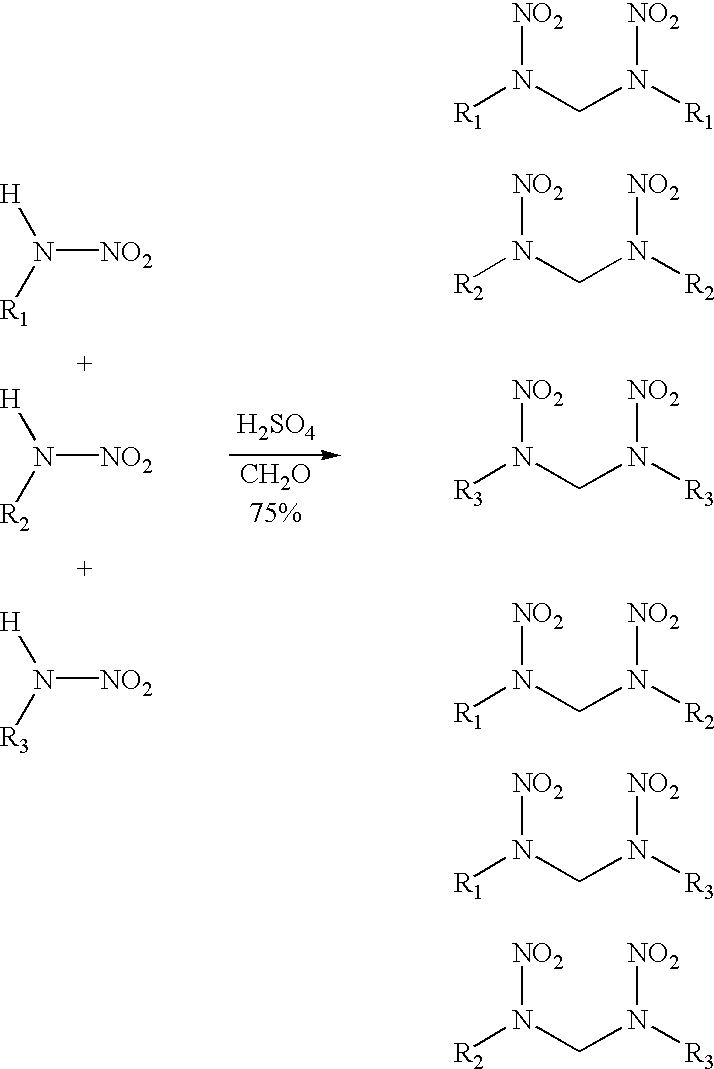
[R2]N(CN([R3])[NO2])[NO2].[R1]N(CN([R1])[NO2])[NO2].[R2]N(CN([R2])[NO2])[NO2].[R3]N(CN([R3])[NO2])[NO2].[R1]N(CN([R2])[NO2])[NO2].[R1]N(CN([R3])[NO2])[NO2].N([NO2])([H])[R1].N([NO2])([H])[R2].N([NO2])([H])[R3].[H2SO4]
